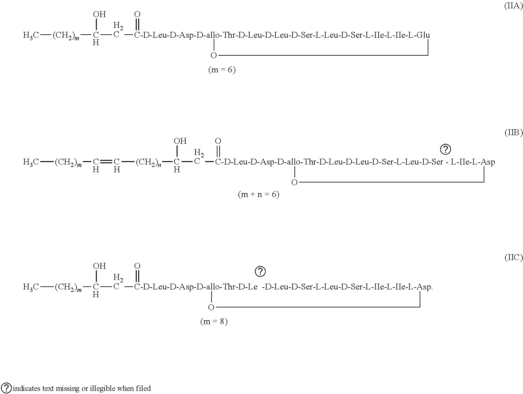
C[(CH2)m]C(C[C-D-Leu-D-Asp-D-allo-Thr-D-Leu-D-Leu-D-Ser-L-Leu-D-Ser-L-IIe-L-IIe-L-Glu]1(=O)CO1)O.C[(CH2)m]C=C[(CH2)n]C(O)C[C-D-Leu-D-Asp-D-allo-Thr-D-Leu-D-Leu-D-Ser-L-Leu-D-Ser - L-IIe-L-Asp]1(=O)OC1.C[(CH2)m]C(C[C-D-Leu-D-Asp-D-allo-Thr-D-Le  -D-Leu-D-Ser-L-Leu-D-Ser-L-IIe-L-IIe-L-Asp]1(=O)OC1)O
